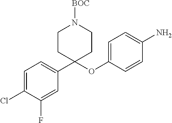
C1(Cl)=CC=C(C2(OC3=CC=C(N)C=C3)CCN([BOC])CC2)C=C1F
